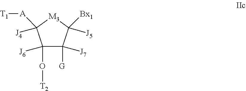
[J6]C1(O[T2])C([J4])([A][T1])[M3]C([Bx1])([J5])C1([J7])[G]
